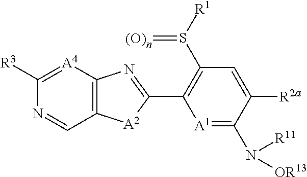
[A1]1=C(N([R11])[OR13])C([R2a])=CC(S([R1])=[(O)n])=C1C1=NC2=C([A2]1)C=NC([R3])=[A4]2
